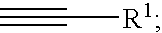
C#C[R1]
